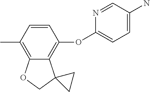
C1=CC(C)=C2C(=C1OC1=CC=C(N)C=N1)C1(CO2)CC1
